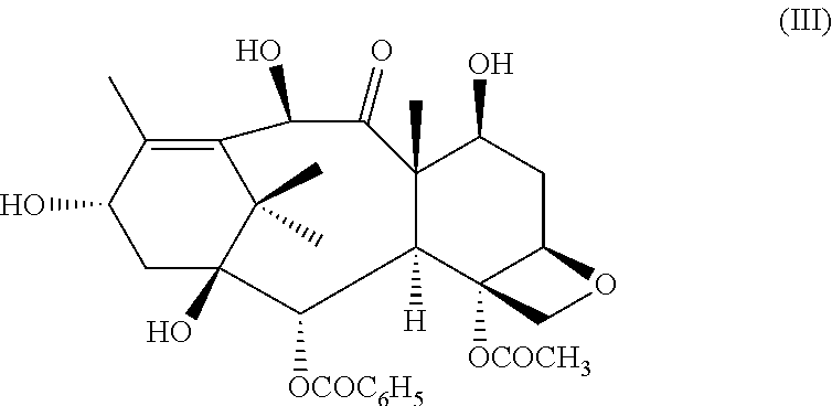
C1C2(O)C(C)(C)C(=C(C)C1O)C(O)C(=O)C1(C)C([H])(C3([OCOCH3])C(CC1O)OC3)C2[OCOC6H5]
